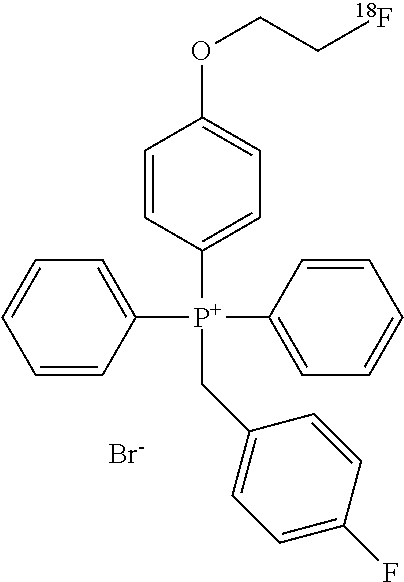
C1([P+](C2=CC=CC=C2)(C2=CC=CC=C2)CC2=CC=C(F)C=C2)=CC=C(OCC[18F])C=C1.[Br-]
